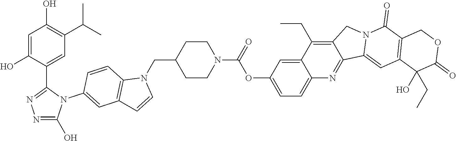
O(C1=CC=C2C(=C1)C(CC)=C1C(=N2)C2=CC3=C(C(=O)N2C1)COC(=O)C3(CC)O)C(N1CCC(CN2C3=C(C=C2)C=C(N2C(C4=CC(C(C)C)=C(O)C=C4O)=NN=C2O)C=C3)CC1)=O
